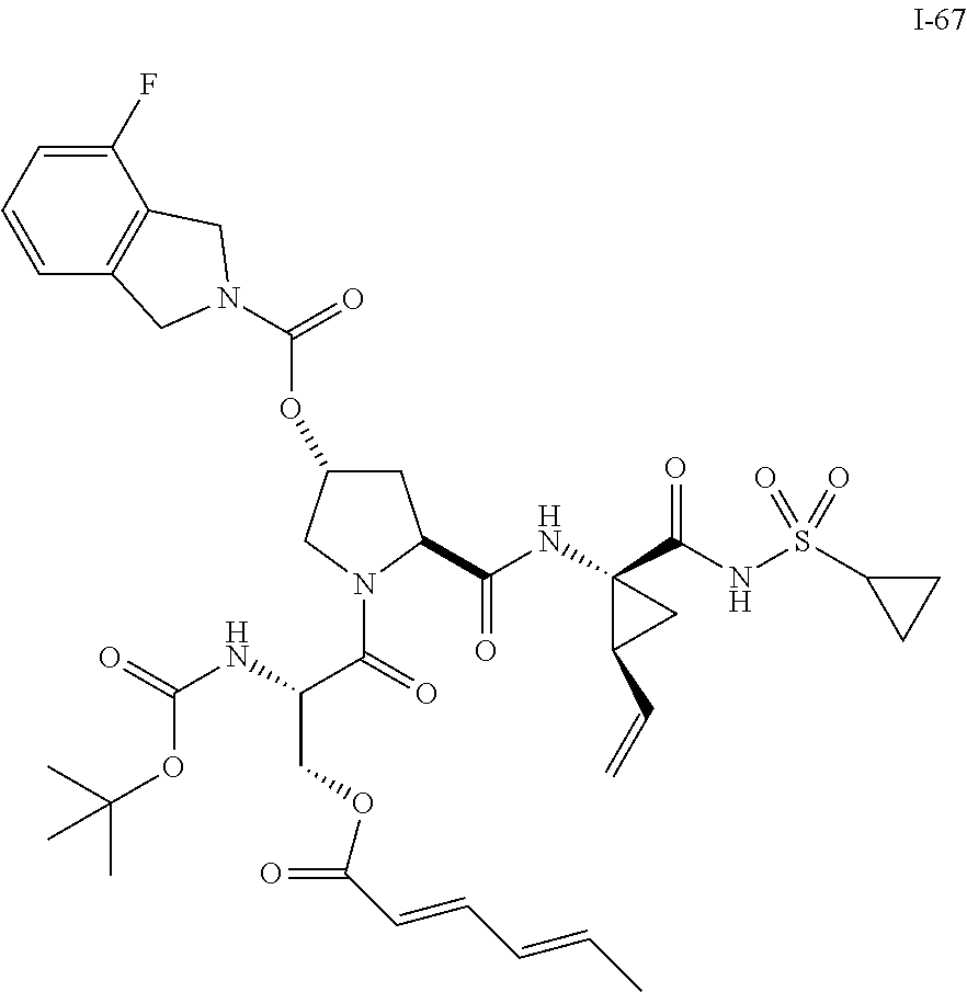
C(NC(C(=O)N1C(C(NC2(C(NS(C3CC3)(=O)=O)=O)C(C=C)C2)=O)CC(OC(=O)N2CC3=C(C(F)=CC=C3)C2)C1)COC(C=CC=CC)=O)(=O)OC(C)(C)C
